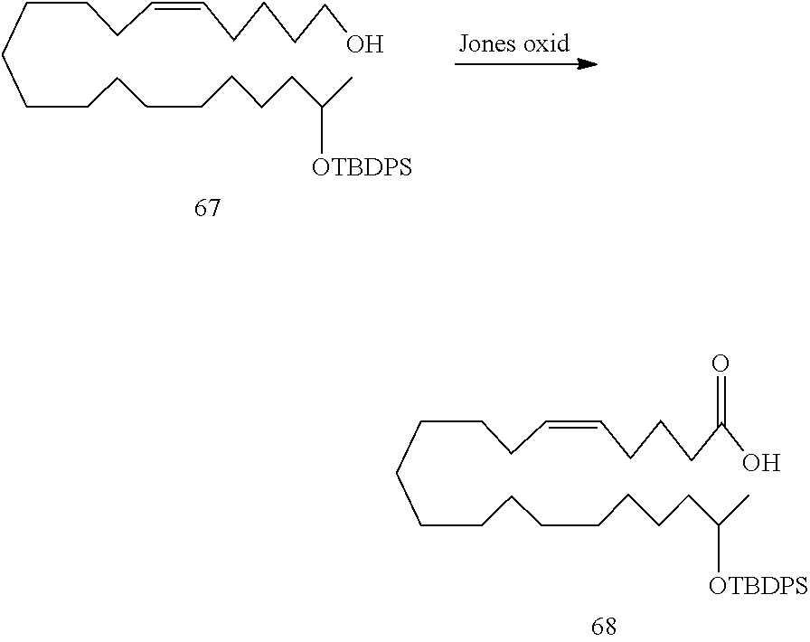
C(CCCCCCCC(C)[OTBDPS])CCCCC=CCCCC(O)=O.C(CCCCCCCC(C)[OTBDPS])CCCCC=CCCCCO
